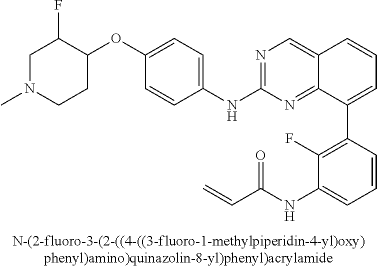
C1(OC2=CC=C(NC3=NC=C4C(=N3)C(C3=C(F)C(NC(C=C)=O)=CC=C3)=CC=C4)C=C2)C(F)CN(C)CC1
